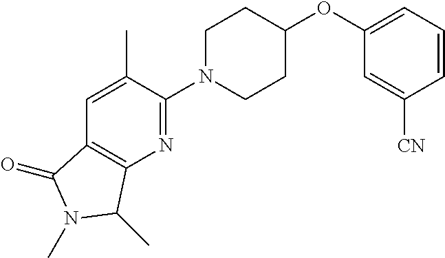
C1N(C2=NC3=C(C=C2C)C(=O)N(C)C3C)CCC(OC2=CC=CC([CN])=C2)C1
